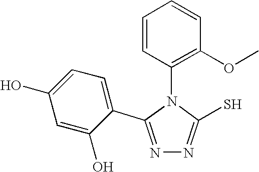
N1=C(C2=CC=C(O)C=C2O)N(C2=C(OC)C=CC=C2)C(S)=N1
